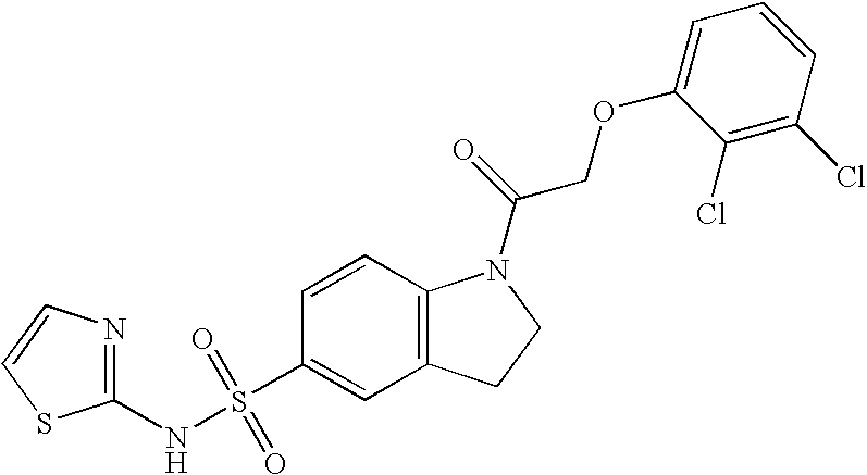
C1=CC2=C(C=C1S(NC1=NC=CS1)(=O)=O)CCN2C(=O)COC1=CC=CC(Cl)=C1Cl
